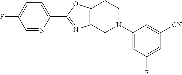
C12=C(N=C(C3=CC=C(F)C=N3)O1)CN(C1=CC(F)=CC([CN])=C1)CC2
